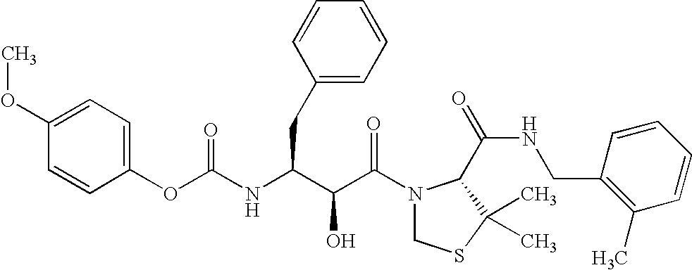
O(C(=O)NC(CC1=CC=CC=C1)C(C(N1CSC(C)(C)C1C(NCC1=C(C)C=CC=C1)=O)=O)O)C1=CC=C(OC)C=C1
